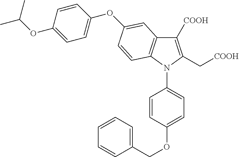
C1=CC(OCC2=CC=CC=C2)=CC=C1N1C(C[COOH])=C([COOH])C2=C1C=CC(OC1=CC=C(OC(C)C)C=C1)=C2
